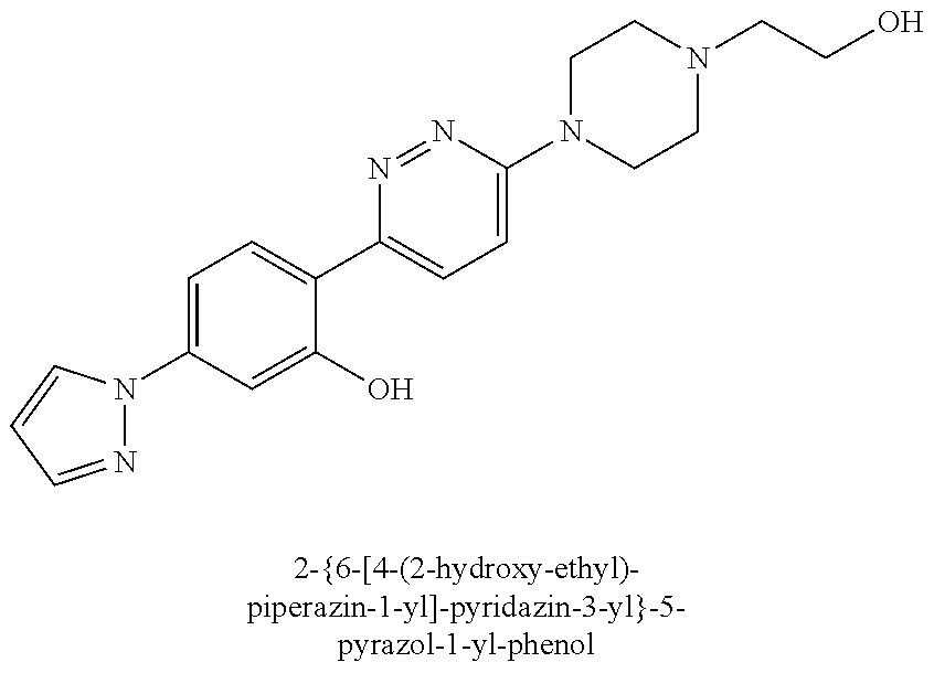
C1(N2N=CC=C2)=CC=C(C2=CC=C(N3CCN(CCO)CC3)N=N2)C(O)=C1
